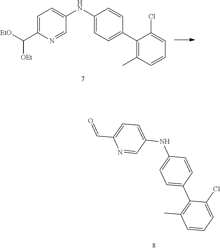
C1=C(C([EtO])[OEt])N=CC(NC2=CC=C(C3=C(C)C=CC=C3Cl)C=C2)=C1.C1=C(C=O)N=CC(NC2=CC=C(C3=C(C)C=CC=C3Cl)C=C2)=C1
